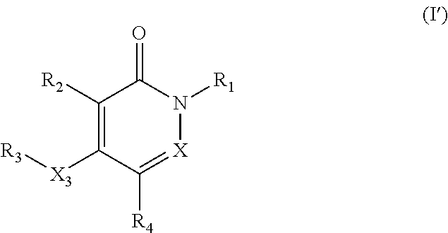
[X3](C1=C([R2])C(=O)N([R1])[X]=C1[R4])[R3]
